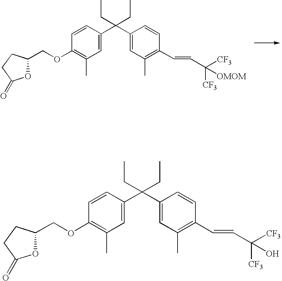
C1=CC(C(C2=CC(C)=C(C=CC(O)([CF3])[CF3])C=C2)(CC)CC)=CC(C)=C1OCC1OC(=O)CC1.C1=CC(C(C2=CC(C)=C(C=CC([OMOM])([CF3])[CF3])C=C2)(CC)CC)=CC(C)=C1OCC1OC(=O)CC1
